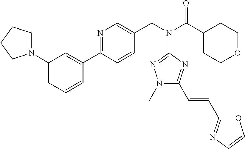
C1(C2=NC=C(CN(C(C3CCOCC3)=O)C3=NN(C)C(C=CC4=NC=CO4)=N3)C=C2)=CC(N2CCCC2)=CC=C1
